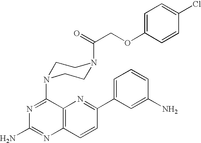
C1=C(OCC(=O)N2CCN(C3=NC(N)=NC4=C3N=C(C3=CC=CC(N)=C3)C=C4)CC2)C=CC(Cl)=C1
